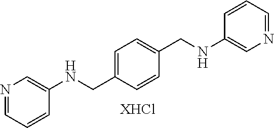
C1=C(CNC2=CN=CC=C2)C=CC(CNC2=CN=CC=C2)=C1.[XHCl]
